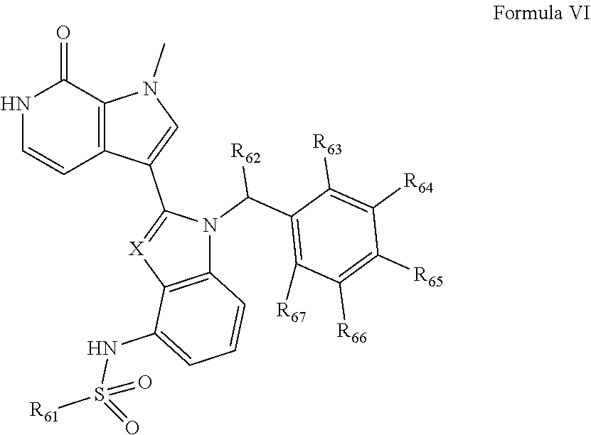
N1C=CC2=C(C1=O)N(C)C=C2C1=[X]C2=C(N1C(C1=C([R67])C([R66])=C([R65])C([R64])=C1[R63])[R62])C=CC=C2NS([R61])(=O)=O
